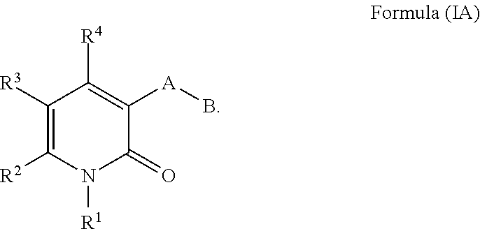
C1([R3])=C([R2])N([R1])C(=O)C([A]B)=C1[R4]
